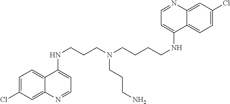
C1=C(Cl)C=C2C(=C1)C(NCCCN(CCCCNC1=CC=NC3=CC(Cl)=CC=C13)CCCN)=CC=N2
